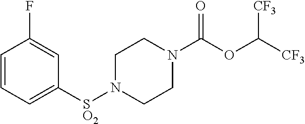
C1=CC=C([SO2]N2CCN(C(OC([CF3])[CF3])=O)CC2)C=C1F
